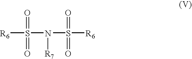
[R6]S(N([R7])S([R6])(=O)=O)(=O)=O
